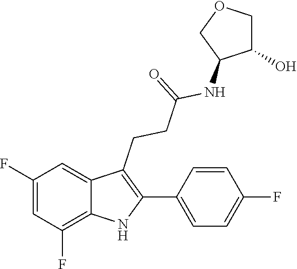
C1(C2=C(CCC(=O)NC3C(O)COC3)C3=CC(F)=CC(F)=C3N2)=CC=C(F)C=C1
